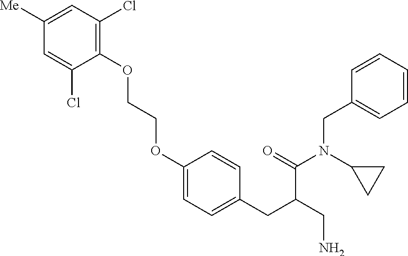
C1(OCCOC2=CC=C(CC(CN)C(=O)N(C3CC3)CC3=CC=CC=C3)C=C2)=C(Cl)C=C([Me])C=C1Cl
